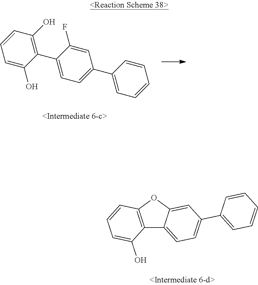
C1(C2=C(O)C=CC=C2O)=CC=C(C2=CC=CC=C2)C=C1F.C12=C(OC3=CC(C4=CC=CC=C4)=CC=C13)C=CC=C2O
